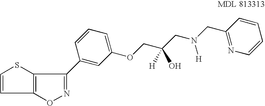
O1N=C(C2=CC(OCC(CN(CC3=NC=CC=C3)[H])(O)[H])=CC=C2)C2=C1C=CS2
